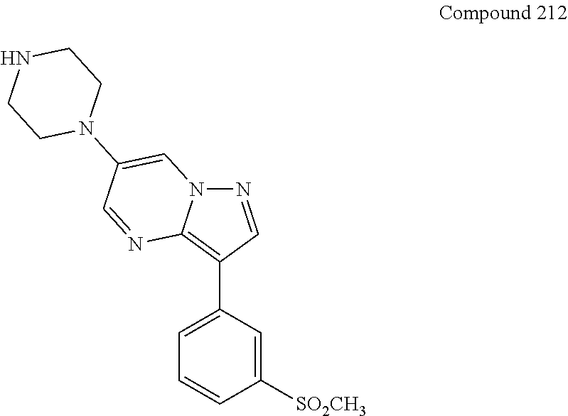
C1=C(C2=C3N(N=C2)C=C(N2CCNCC2)C=N3)C=C([SO2CH3])C=C1
